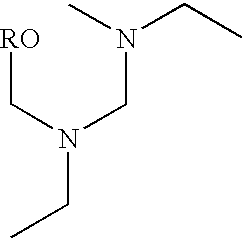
[RO]CN(CC)CN(CC)C
